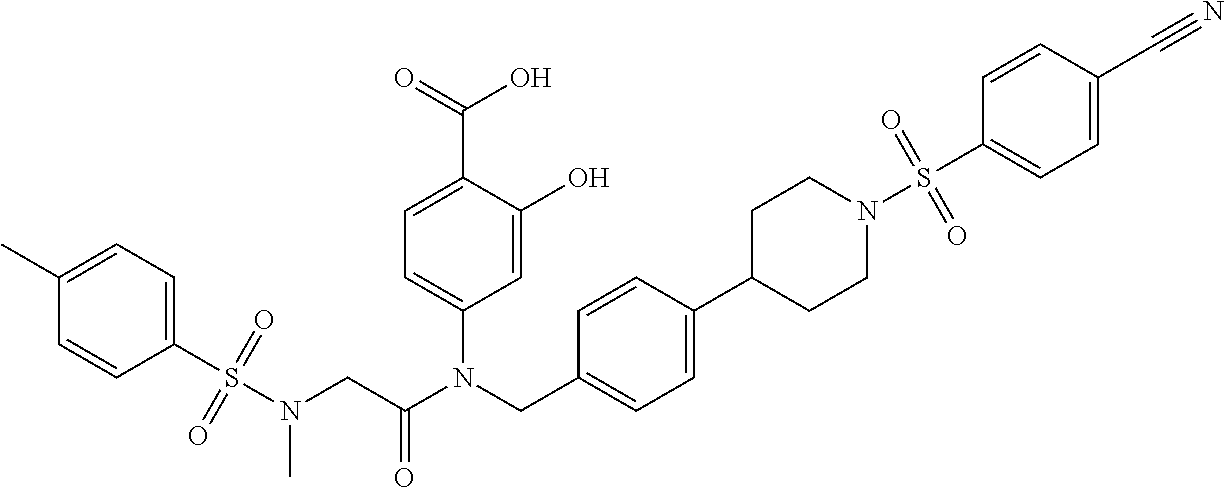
C1=C(O)C(C(=O)O)=CC=C1N(CC1=CC=C(C2CCN(S(C3=CC=C(C#N)C=C3)(=O)=O)CC2)C=C1)C(CN(S(C1=CC=C(C)C=C1)(=O)=O)C)=O
